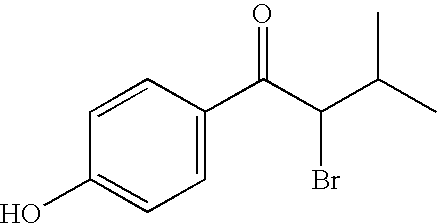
C1=CC(O)=CC=C1C(C(C(C)C)Br)=O
